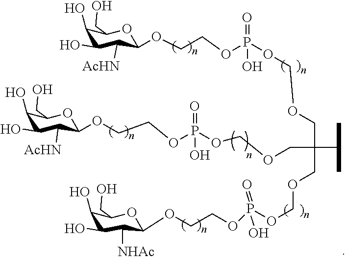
C1(O)C(O)C([AcHN])C(OCCOP(OCOCC(COCOP(OCCOC2OC(CO)C(O)C(O)C2[NHAc])(=O)O)(C(C)C)COCOP(OCCOC2C([AcHN])C(O)C(O)C(CO)O2)(=O)O)(=O)O)OC1CO
